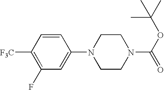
C1=CC([F3C])=C(F)C=C1N1CCN(C(OC(C)(C)C)=O)CC1
